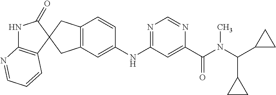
N1C2=C(C=CC=N2)C2(C1=O)CC1=C(C2)C=C(NC2=NC=NC(C(=O)N(C(C3CC3)C3CC3)C)=C2)C=C1
